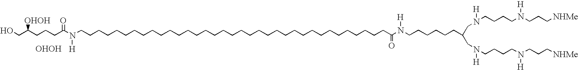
[OHOH].OCC(CCCC(N(CCCCCCCCCCCCCCCCCCCCCCCCCCCCCCCCCCCC(N(CCCCCCC(CN([H])CCCCN([H])CCC[NHMe])CN([H])CCCCN([H])CCC[NHMe])[H])=O)[H])=O)[OHOH]
